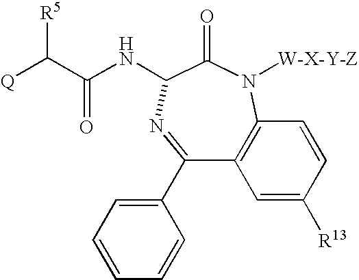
[R5]C(C(NC1C(=O)N([W-X-Y-Z])C2=C(C(C3=CC=CC=C3)=N1)C=C([R13])C=C2)=O)[Q]
